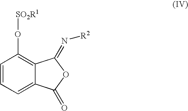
C1=CC=C2C(=C1O[SO2R1])C(=N[R2])OC2=O
